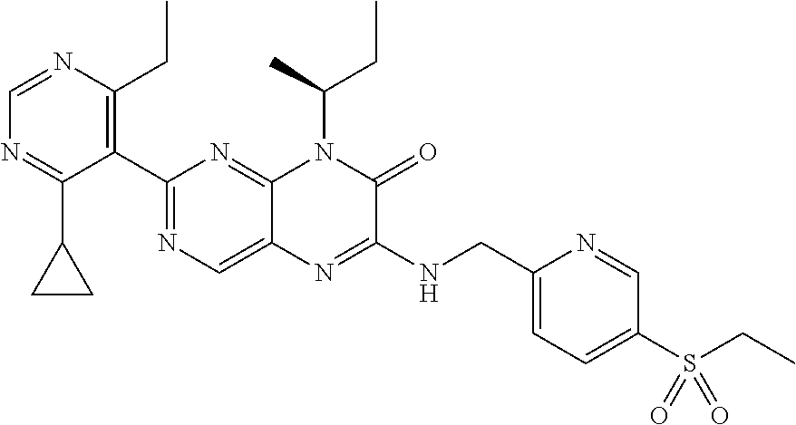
C1(C2=NC=C3C(=N2)N(C(CC)C)C(=O)C(NCC2=CC=C(S(CC)(=O)=O)C=N2)=N3)=C(CC)N=CN=C1C1CC1
